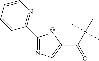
C(C(C)(C)C)(C1=CN=C(C2=NC=CC=C2)N1)=O
